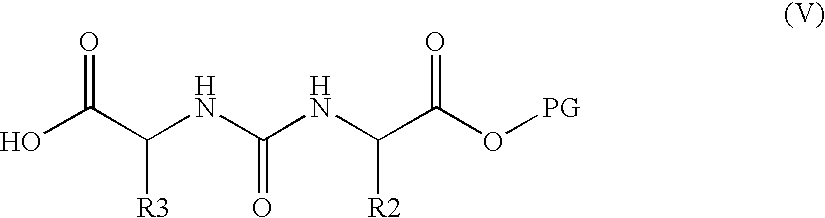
O=C(C(NC(NC(C(O[PG])=O)[R2])=O)[R3])O
